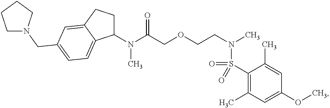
C1(N(C(COCCN(C)S(=O)(C2=C(C)C=C(OC)C=C2C)=O)=O)C)CCC2=CC(CN3CCCC3)=CC=C12
